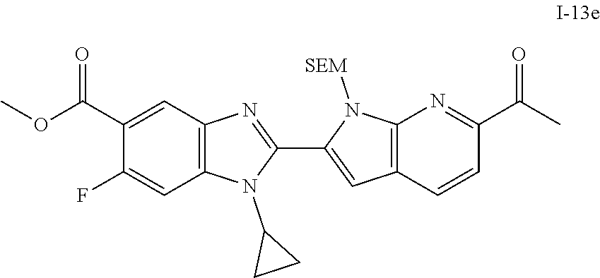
COC(C1=CC2=C(C=C1F)N(C1CC1)C(C1=CC3=C(N1[SEM])N=C(C(C)=O)C=C3)=N2)=O
